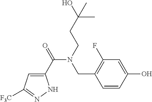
C1(C(=O)N(CCC(O)(C)C)CC2=C(F)C=C(O)C=C2)=CC([F3C])=NN1
